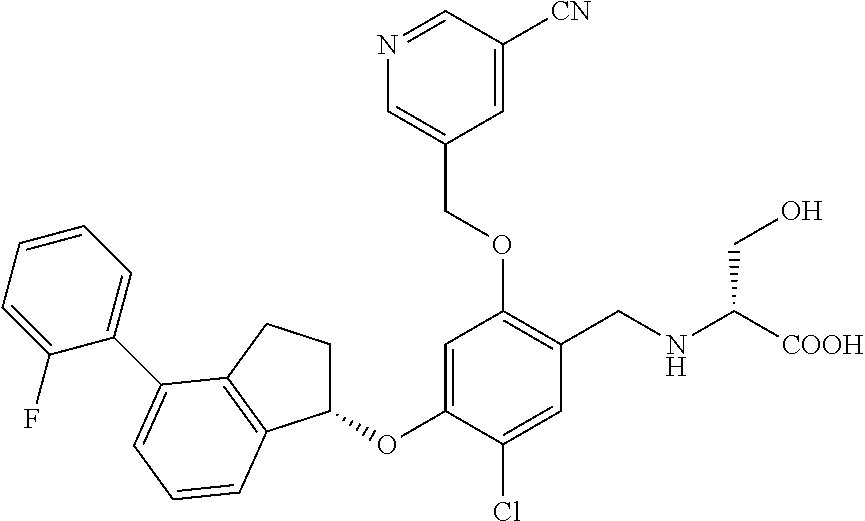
C1=C(OC2CCC3=C2C=CC=C3C2=CC=CC=C2F)C(Cl)=CC(CNC([COOH])CO)=C1OCC1=CN=CC([CN])=C1
